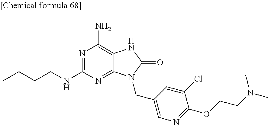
C12=C(N)N=C(NCCCC)N=C1N(CC1=CN=C(OCCN(C)C)C(Cl)=C1)C(=O)N2
